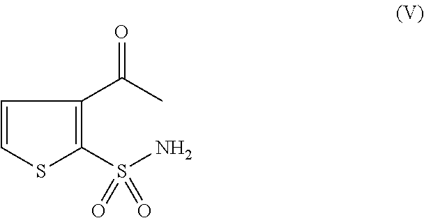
C1=CSC(S(N)(=O)=O)=C1C(C)=O
